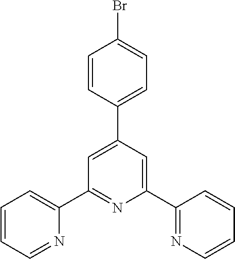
C1(Br)=CC=C(C2=CC(C3=CC=CC=N3)=NC(C3=NC=CC=C3)=C2)C=C1
